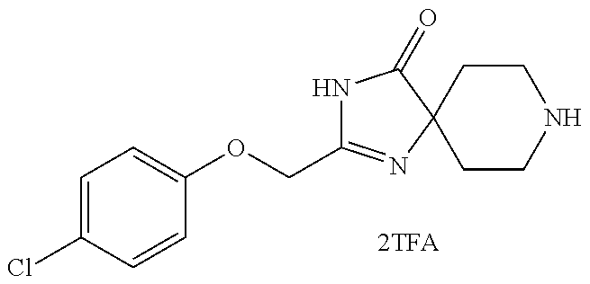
N1C(COC2=CC=C(Cl)C=C2)=NC2(C1=O)CCNCC2
